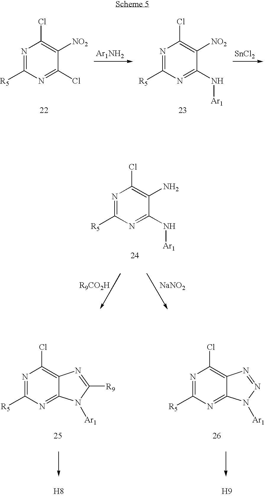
[Ar1NH2].N1=C([R5])N=C(Cl)C([NO2])=C1Cl.N1=C([R5])N=C(N[Ar1])C([NO2])=C1Cl.[SnCl2].N1=C([R5])N=C(N[Ar1])C(N)=C1Cl.[NaNO2].N1=C([R5])N=C2C(=C1Cl)N=C([R9])N2[Ar1].N1=C([R5])N=C2C(=C1Cl)N=NN2[Ar1].[H8].[H9]
